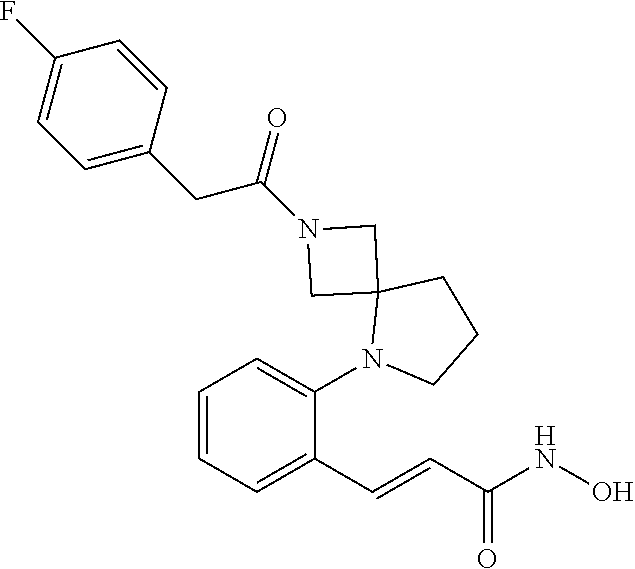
C1=CC=C(N2C3(CCC2)CN(C(CC2=CC=C(F)C=C2)=O)C3)C(C=CC(NO)=O)=C1
